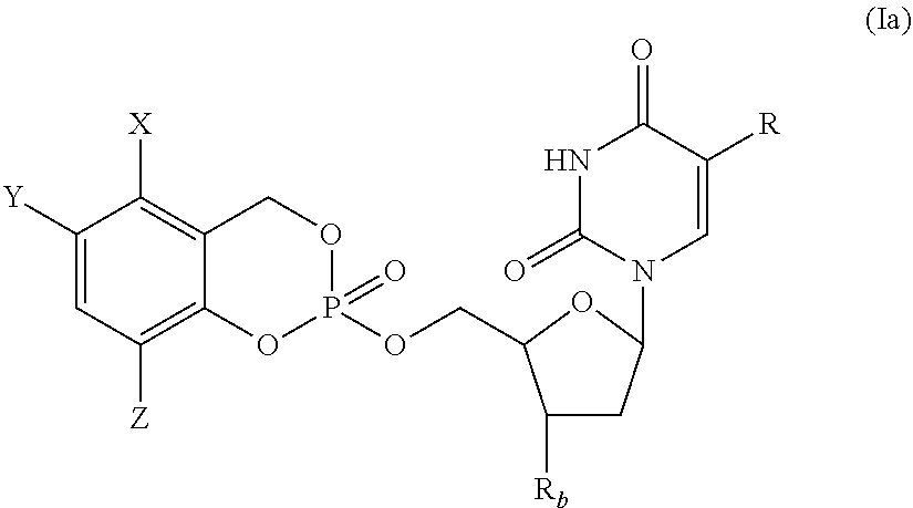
N1C(=O)N(C2CC([Rb])C(COP3(=O)OCC4=C([X])C([Y])=CC([Z])=C4O3)O2)C=C([R])C1=O
